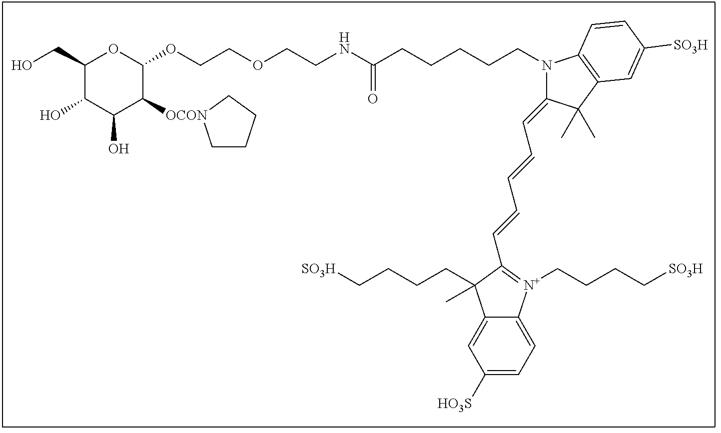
C1(CO)C(O)C(O)C([OCON]2CCCC2)C(OCCOCCNC(CCCCCN2C3=C(C(C)(C)C2=CC=CC=CC2=[N+](CCCC[SO3H])C4=CC=C([HO3S])C=C4C2(CCCC[SO3H])C)C=C([SO3H])C=C3)=O)O1
